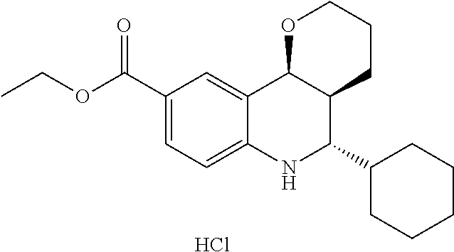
C12=CC(C(OCC)=O)=CC=C1NC(C1CCCCC1)C1C2OCCC1.Cl
